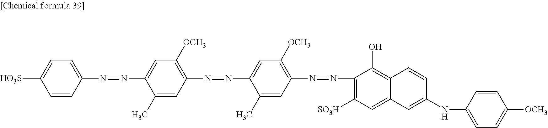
C1(N=NC2=CC([OCH3])=C(N=NC3=C([SO3H])C=C4C(=C3O)C=CC(NC3=CC=C([OCH3])C=C3)=C4)C=C2C)=C([OCH3])C=C(N=NC2=CC=C([HO3S])C=C2)C(C)=C1
